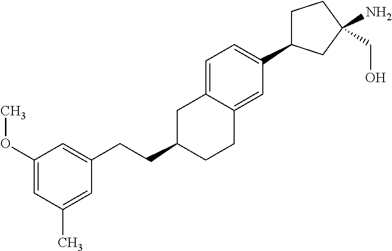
C(C1CCC2=CC(C3CCC(N)(CO)C3)=CC=C2C1)CC1=CC(OC)=CC(C)=C1
